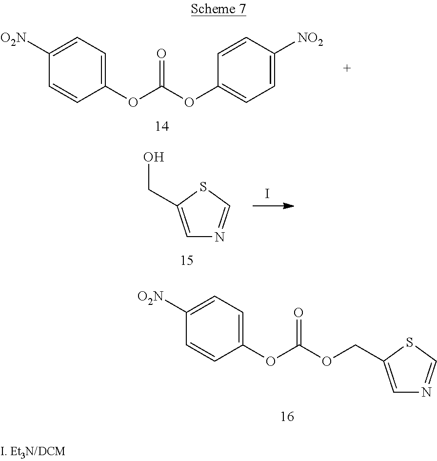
C1(OC(OC2=CC=C([NO2])C=C2)=O)=CC=C([O2N])C=C1.I.C1=C(CO)SC=N1.C1(OC(OCC2=CN=CS2)=O)=CC=C([O2N])C=C1
